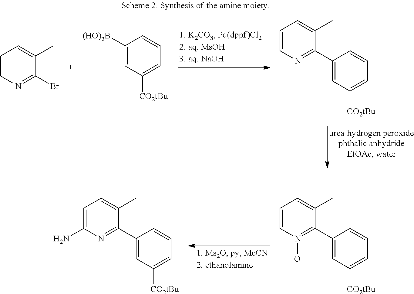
C1=CN=C(Br)C(C)=C1.C1([(HO)2B])=CC([CO2tBu])=CC=C1.C1=CN=C(C2=CC([CO2tBu])=CC=C2)C(C)=C1.C1=CN(O)=C(C2=CC([CO2tBu])=CC=C2)C(C)=C1.C1=C(N)N=C(C2=CC([CO2tBu])=CC=C2)C(C)=C1
